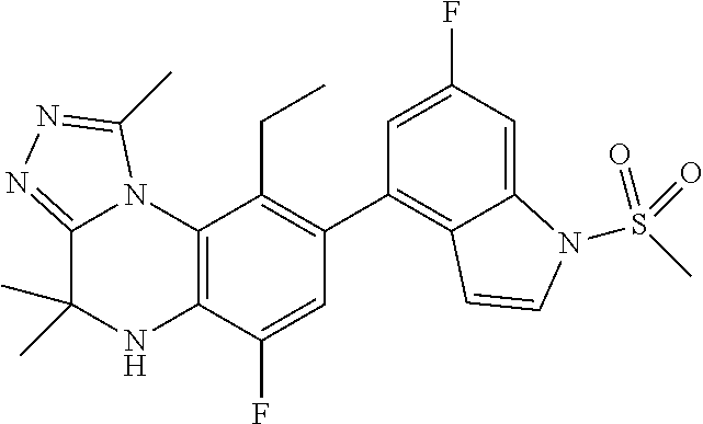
C1(C2=C3C(=CC(F)=C2)N(S(C)(=O)=O)C=C3)=C(CC)C2=C(C(F)=C1)NC(C)(C)C1=NN=C(C)N21
